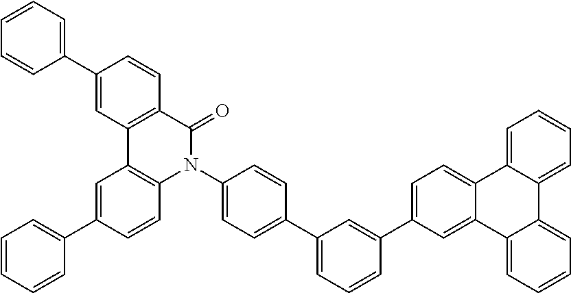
C1=C(C2=CC(C3=CC=C(N4C(=O)C5=C(C6=C4C=CC(C4=CC=CC=C4)=C6)C=C(C4=CC=CC=C4)C=C5)C=C3)=CC=C2)C=C2C(=C1)C1=CC=CC=C1C1=CC=CC=C21
